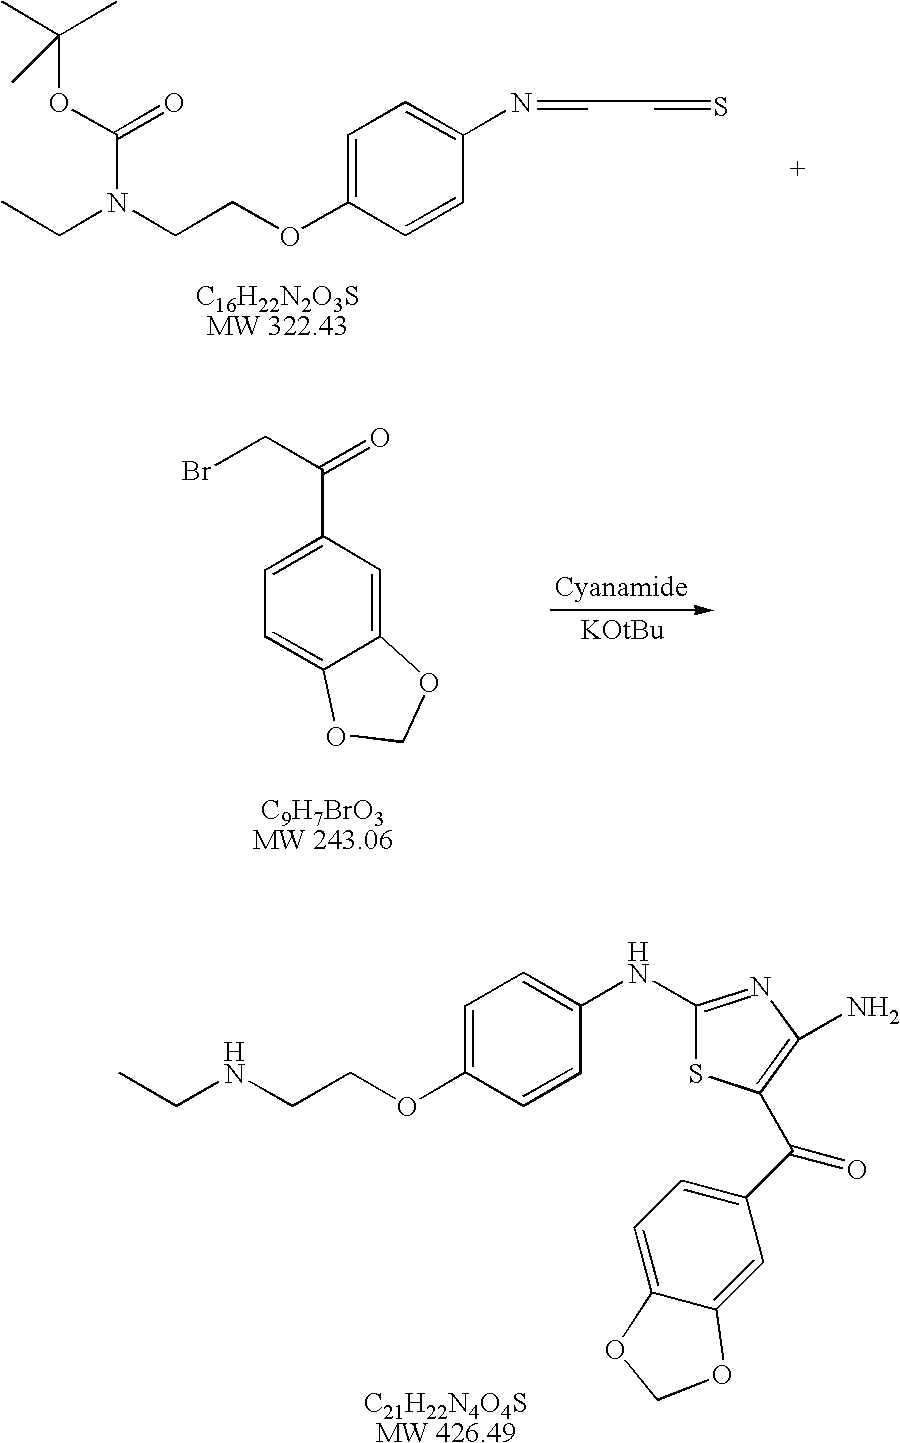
C1(NC2=CC=C(OCCNCC)C=C2)=NC(N)=C(C(C2=CC=C3C(=C2)OCO3)=O)S1.C(N(CCOC1=CC=C(N=CC=S)C=C1)C(=O)OC(C)(C)C)C.C1=C(C(=O)CBr)C=C2C(=C1)OCO2
